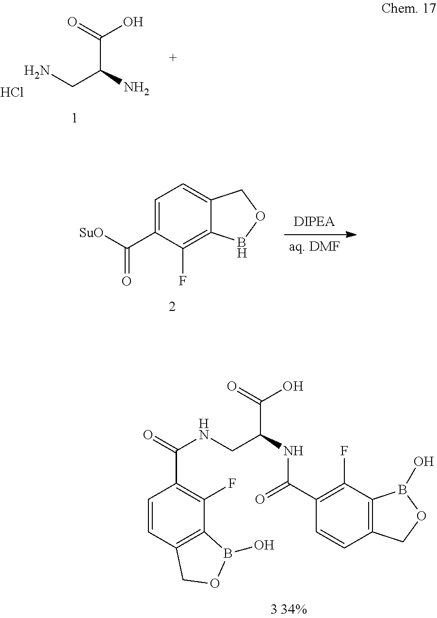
C1(C(=O)NC(CNC(C2=C(F)C3=C(C=C2)COB3O)=O)C(O)=O)=C(F)C2=C(C=C1)COB2O.NCC(C(O)=O)N.Cl.C12=C(F)C(C(=O)[SuO])=CC=C1COB2
